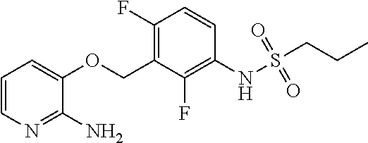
C1(F)=C(COC2=CC=CN=C2N)C(F)=C(NS(CCC)(=O)=O)C=C1
